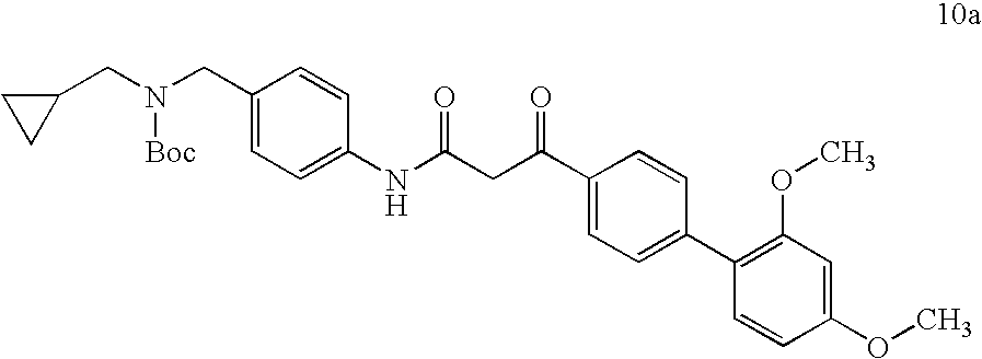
C(C(C1=CC=C(C2=C(OC)C=C(OC)C=C2)C=C1)=O)C(NC1=CC=C(CN(CC2CC2)[Boc])C=C1)=O
